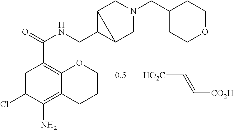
C1=C(Cl)C(N)=C2C(=C1C(=O)NCC1C3CN(CC4CCOCC4)CC13)OCCC2.[HO2C]C=C[CO2H].[0.5]
